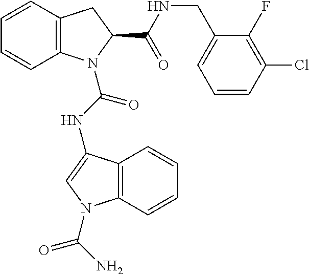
C1=CC2=C(C=C1)N(C(NC1=CN(C(N)=O)C3=C1C=CC=C3)=O)C(C(NCC1=CC=CC(Cl)=C1F)=O)C2
